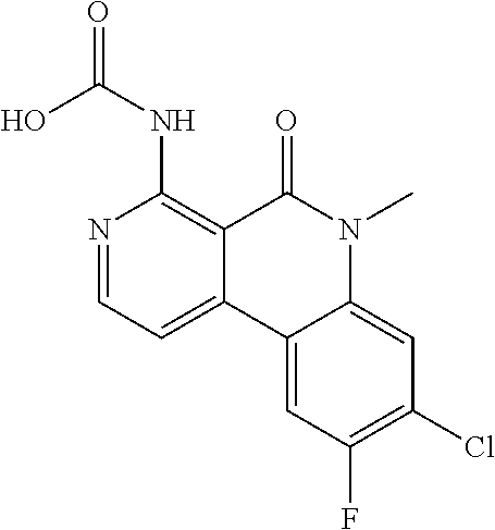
N1=CC=C2C(=C1NC(=O)O)C(=O)N(C)C1=CC(Cl)=C(F)C=C21
